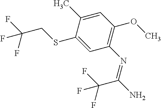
C1=C(C)C(SCC(F)(F)F)=CC(N=C(N)C(F)(F)F)=C1OC
